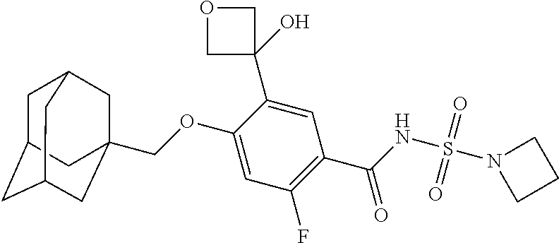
O(C1=CC(F)=C(C(=O)NS(N2CCC2)(=O)=O)C=C1C1(O)COC1)CC12CC3CC(CC(C1)C3)C2
